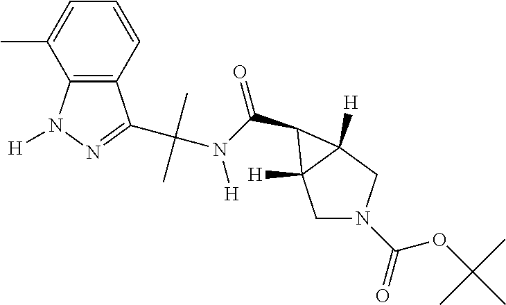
C12=C(C=CC=C1C)C(C(N(C(=O)C1C3([H])CN(C(=O)OC(C)(C)C)CC31[H])[H])(C)C)=NN2[H]
